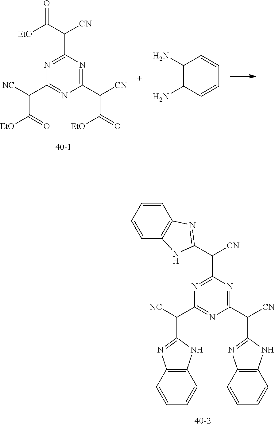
N1=C(C(C([EtO])=O)[CN])N=C(C(C([EtO])=O)[CN])N=C1C([NC])C(=O)[EtO].C1(N)=C(N)C=CC=C1.N1=C(C([CN])C2=NC3=C(C=CC=C3)N2)N=C(C(C2=NC3=C(N2)C=CC=C3)[CN])N=C1C([NC])C1=NC2=C(N1)C=CC=C2
